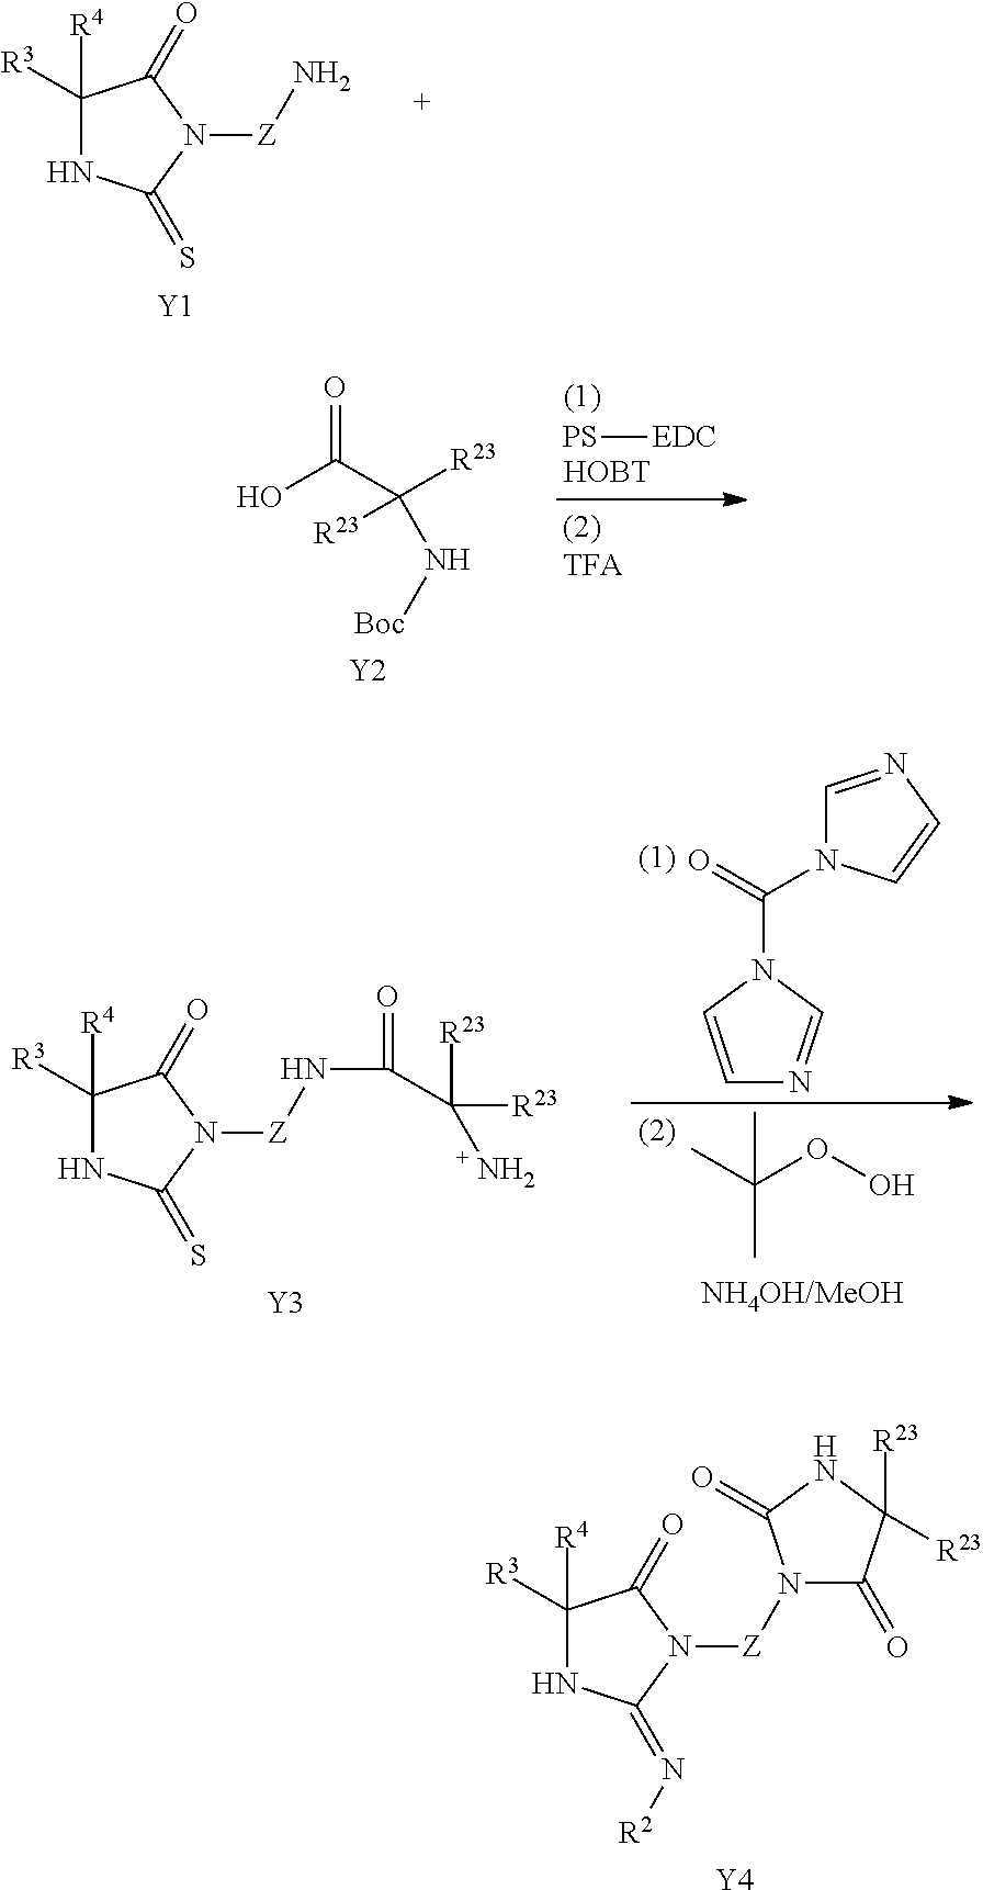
C1([R3])([R4])NC(=S)N([Z]N)C1=O.[Y1].O=C(C([R23])(N[Boc])[R23])O.[Y2].[PS][EDC].C1([R3])([R4])NC(=S)N([Z]NC(=O)C([R23])([R23])N)C1=O.[Y3].C1=CN(C(=O)N2C=NC=C2)C=N1.C(C)(C)(OO)C.C1([R3])([R4])NC(=N[R2])N([Z]N2C(=O)C([R23])([R23])NC2=O)C1=O.[Y4]
